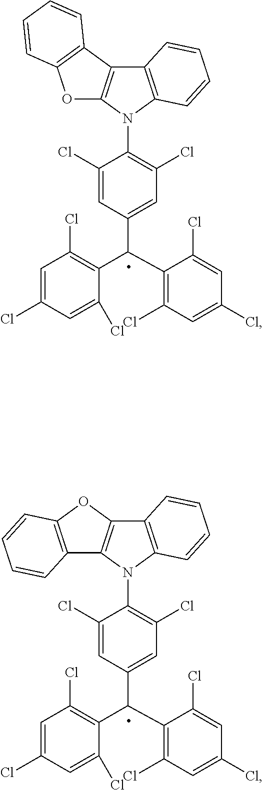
O1C2=C(C3=C1C=CC=C3)N(C1=C(Cl)C=C(C(C3=C(Cl)C=C(Cl)C=C3Cl)C3=C(Cl)C=C(Cl)C=C3Cl)C=C1Cl)C1=C2C=CC=C1.C1=CC2=C(C=C1)OC1=C2C2=C(C=CC=C2)N1C1=C(Cl)C=C(C(C2=C(Cl)C=C(Cl)C=C2Cl)C2=C(Cl)C=C(Cl)C=C2Cl)C=C1Cl
